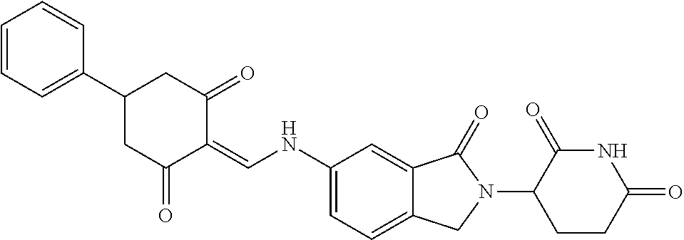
C1=C(NC=C2C(=O)CC(C3=CC=CC=C3)CC2=O)C=C2C(=C1)CN(C1CCC(=O)NC1=O)C2=O
